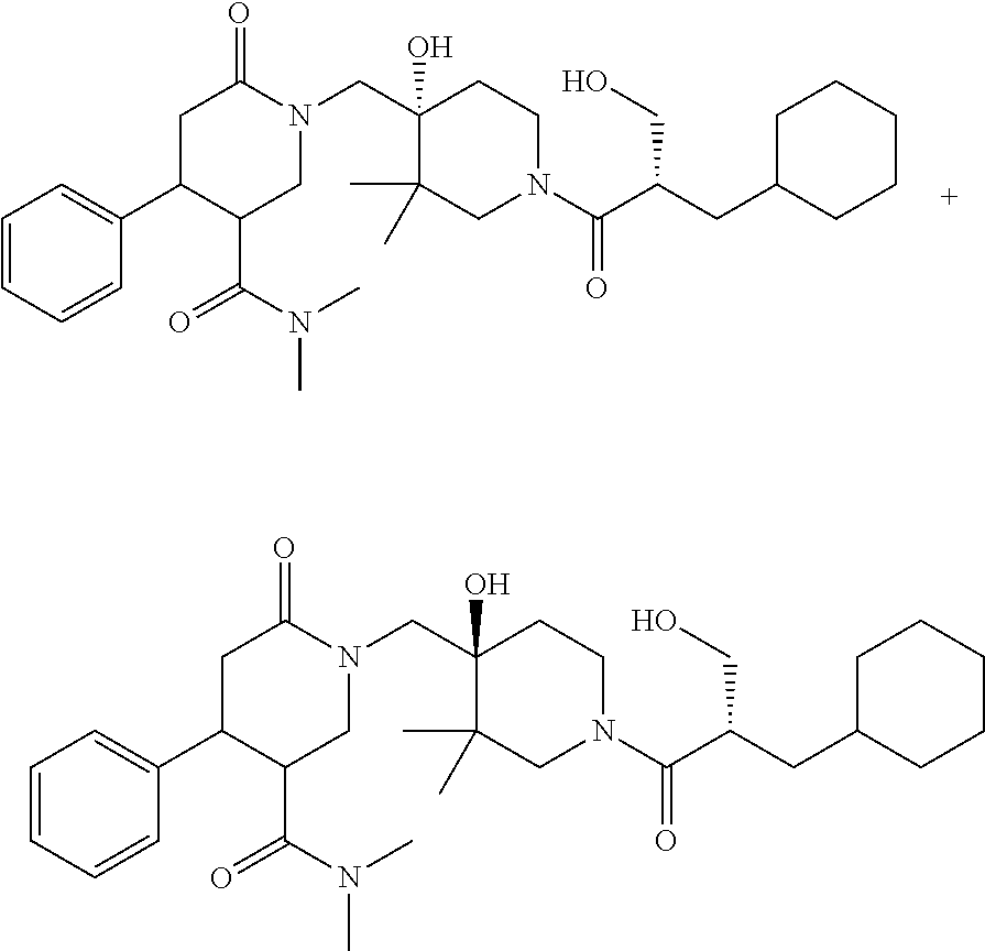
C1(C(N(C)C)=O)CN(CC2(O)C(C)(C)CN(C(=O)C(CC3CCCCC3)CO)CC2)C(=O)CC1C1=CC=CC=C1.C1(C(N(C)C)=O)CN(CC2(O)C(C)(C)CN(C(=O)C(CC3CCCCC3)CO)CC2)C(=O)CC1C1=CC=CC=C1
